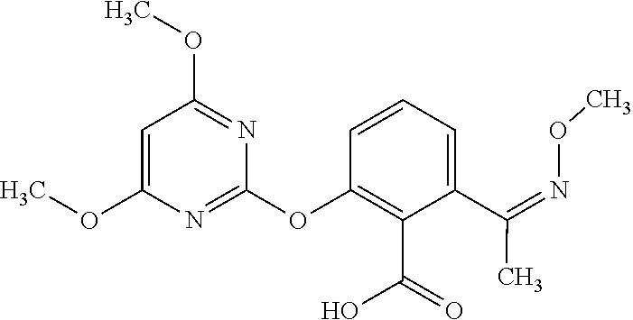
COC1=CC(OC)=NC(OC2=C(C(=O)O)C(C(=NOC)C)=CC=C2)=N1
